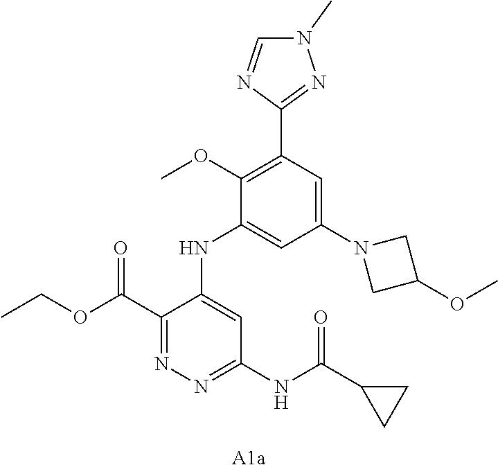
C1(C(OCC)=O)=NN=C(NC(C2CC2)=O)C=C1NC1=CC(N2CC(OC)C2)=CC(C2=NN(C)C=N2)=C1OC.[A1a]
